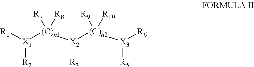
[R1][X1]([(C)n1]([X2]([(C)n2]([X3]([R6])[R5])([R9])[R10])[R3])([R7])[R8])[R2]
